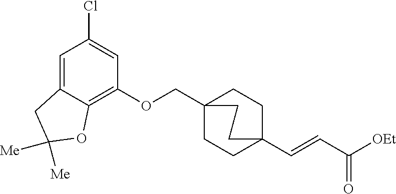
C(OC1=C2C(=CC(Cl)=C1)CC([Me])([Me])O2)C12CCC(C=CC([OEt])=O)(CC1)CC2
